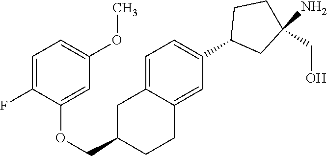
C1=C2C(=CC(C3CC(N)(CO)CC3)=C1)CCC(COC1=CC(OC)=CC=C1F)C2
